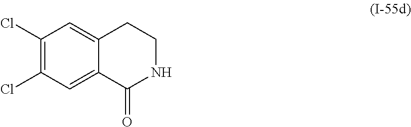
C1(Cl)=C(Cl)C=C2C(=C1)CCNC2=O
